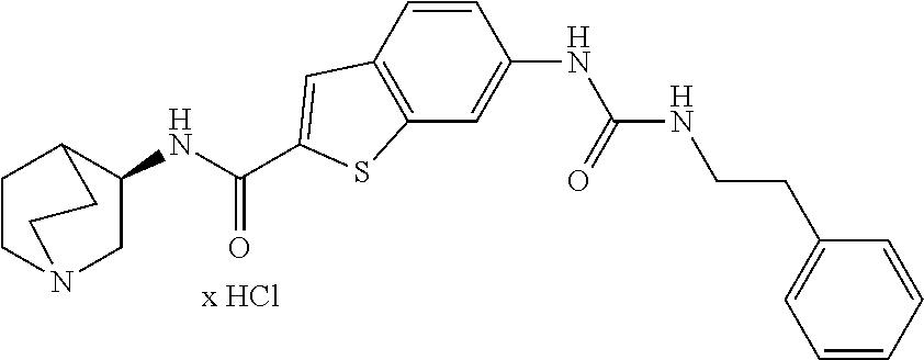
C1(NC(C2=CC3=C(C=C(NC(NCCC4=CC=CC=C4)=O)C=C3)S2)=O)CN2CCC1CC2
